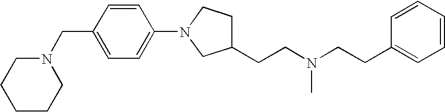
C1CCN(CC2=CC=C(N3CC(CCN(CCC4=CC=CC=C4)C)CC3)C=C2)CC1
